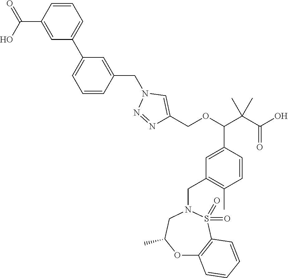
C1=CC(C(=O)O)=CC(C2=CC=CC(CN3N=NC(COC(C4=CC(CN5CC(C)OC6=C(S5(=O)=O)C=CC=C6)=C(C)C=C4)C(C(=O)O)(C)C)=C3)=C2)=C1
